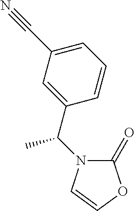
C1=C(C(N2C(=O)OC=C2)C)C=CC=C1C#N
